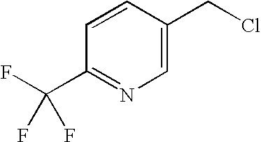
C1=CC(CCl)=CN=C1C(F)(F)F
